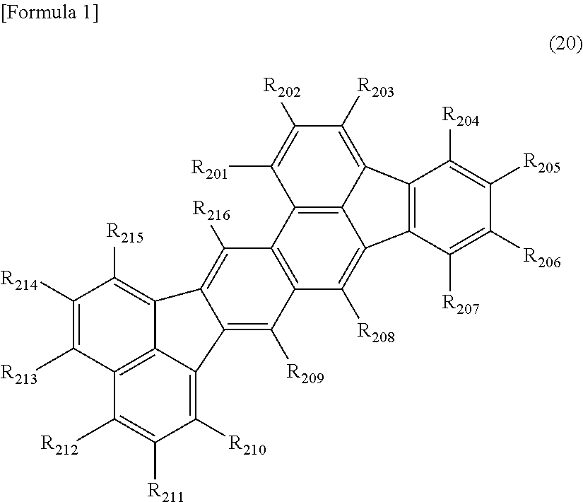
C1([R214])=C([R213])C2=C3C(=C([R210])C([R211])=C2[R212])C2=C([R209])C4=C(C([R216])=C2C3=C1[R215])C1=C2C(=C4[R208])C3=C(C([R204])=C([R205])C([R206])=C3[R207])C2=C([R203])C([R202])=C1[R201]
